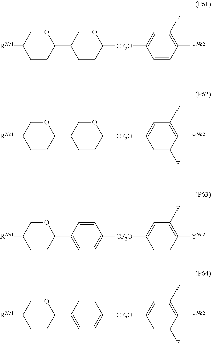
O1CC(C2OCC([RNc1])CC2)CCC1[CF2O]C1=CC(F)=C([YNc2])C=C1.O1CC(C2OCC([RNc1])CC2)CCC1[CF2O]C1=CC(F)=C([YNc2])C(F)=C1.C1=CC(C2OCC([RNc1])CC2)=CC=C1[CF2O]C1=CC(F)=C([YNc2])C=C1.C1=CC(C2OCC([RNc1])CC2)=CC=C1[CF2O]C1=CC(F)=C([YNc2])C(F)=C1
